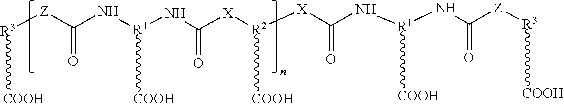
[Z](C(N[R1](NC([X][R2]([X]C(N[R1](NC([Z][R3][COOH])=O)[COOH])=O)[COOH])=O)[COOH])=O)[R3][COOH]
